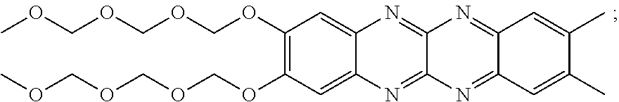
O(C1=C(OCOCOCOC)C=C2N=C3C(=NC2=C1)N=C1C(=N3)C=C(C)C(C)=C1)COCOCOC
